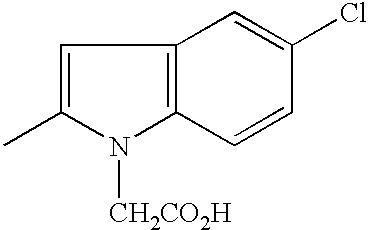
C1=C(C)N([CH2CO2H])C2=C1C=C(Cl)C=C2
